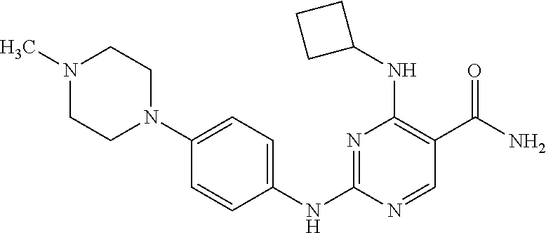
N1=C(NC2=CC=C(N3CCN(C)CC3)C=C2)N=CC(C(N)=O)=C1NC1CCC1
